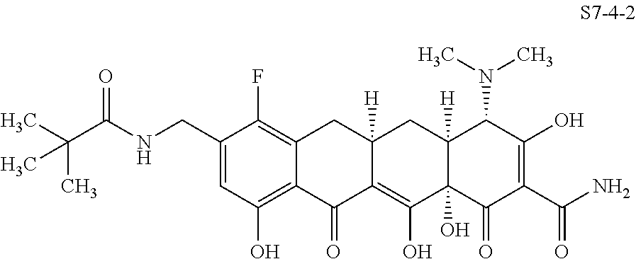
C(C(NCC1=CC(O)=C2C(=C1F)CC1([H])C(=C(O)C3(O)C([H])(C1)C(N(C)C)C(O)=C(C(N)=O)C3=O)C2=O)=O)(C)(C)C
